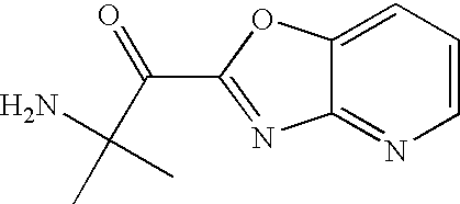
C1=C2C(=NC=C1)N=C(C(C(C)(N)C)=O)O2
